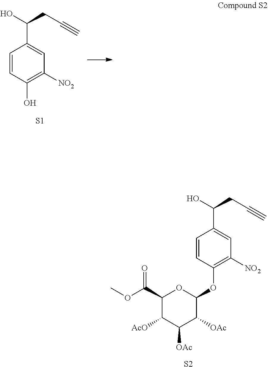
C1=CC(OC2OC(C(=O)OC)C([AcO])C([OAc])C2[OAc])=C([NO2])C=C1C(CC#C)O.[S2].C1=CC(O)=C([NO2])C=C1C(CC#C)O.[S1]
